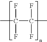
FC(F)(C(F)(F)C)C
